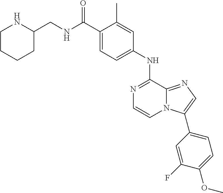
C1(C(NCC2NCCCC2)=O)=CC=C(NC2=NC=CN3C2=NC=C3C2=CC=C(OC)C(F)=C2)C=C1C
